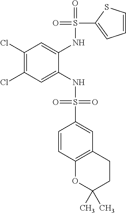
C1(Cl)=C(Cl)C=C(NS(=O)(=O)C2=CC3=C(C=C2)OC(C)(C)CC3)C(NS(=O)(C2=CC=CS2)=O)=C1
